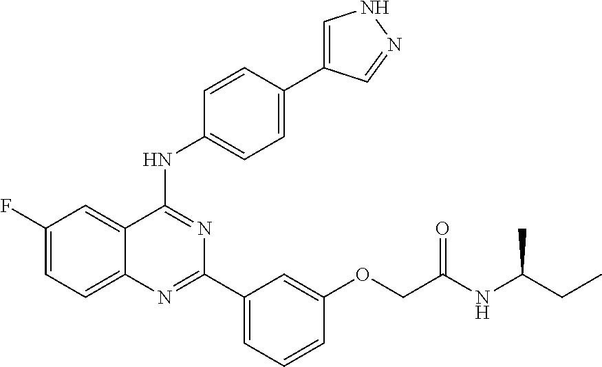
C1(F)=CC=C2C(=C1)C(NC1=CC=C(C3=CNN=C3)C=C1)=NC(C1=CC=CC(OCC(NC(CC)C)=O)=C1)=N2
